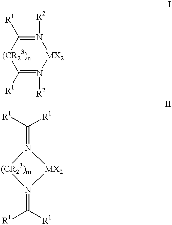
C1([R1])=N([R2])[MX2]N([R2])=C([R1])[(CR23)n]1.N1(=C([R1])[R1])[MX2]N(=C([R1])[R1])[(CR23)m]1
